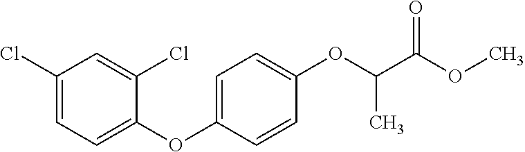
C1(Cl)=CC=C(OC2=CC=C(OC(C(OC)=O)C)C=C2)C(Cl)=C1
